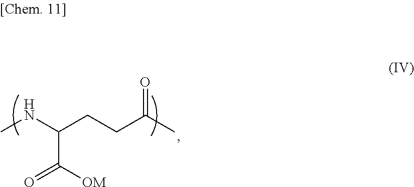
CNC(CCC(C)=O)C([OM])=O
